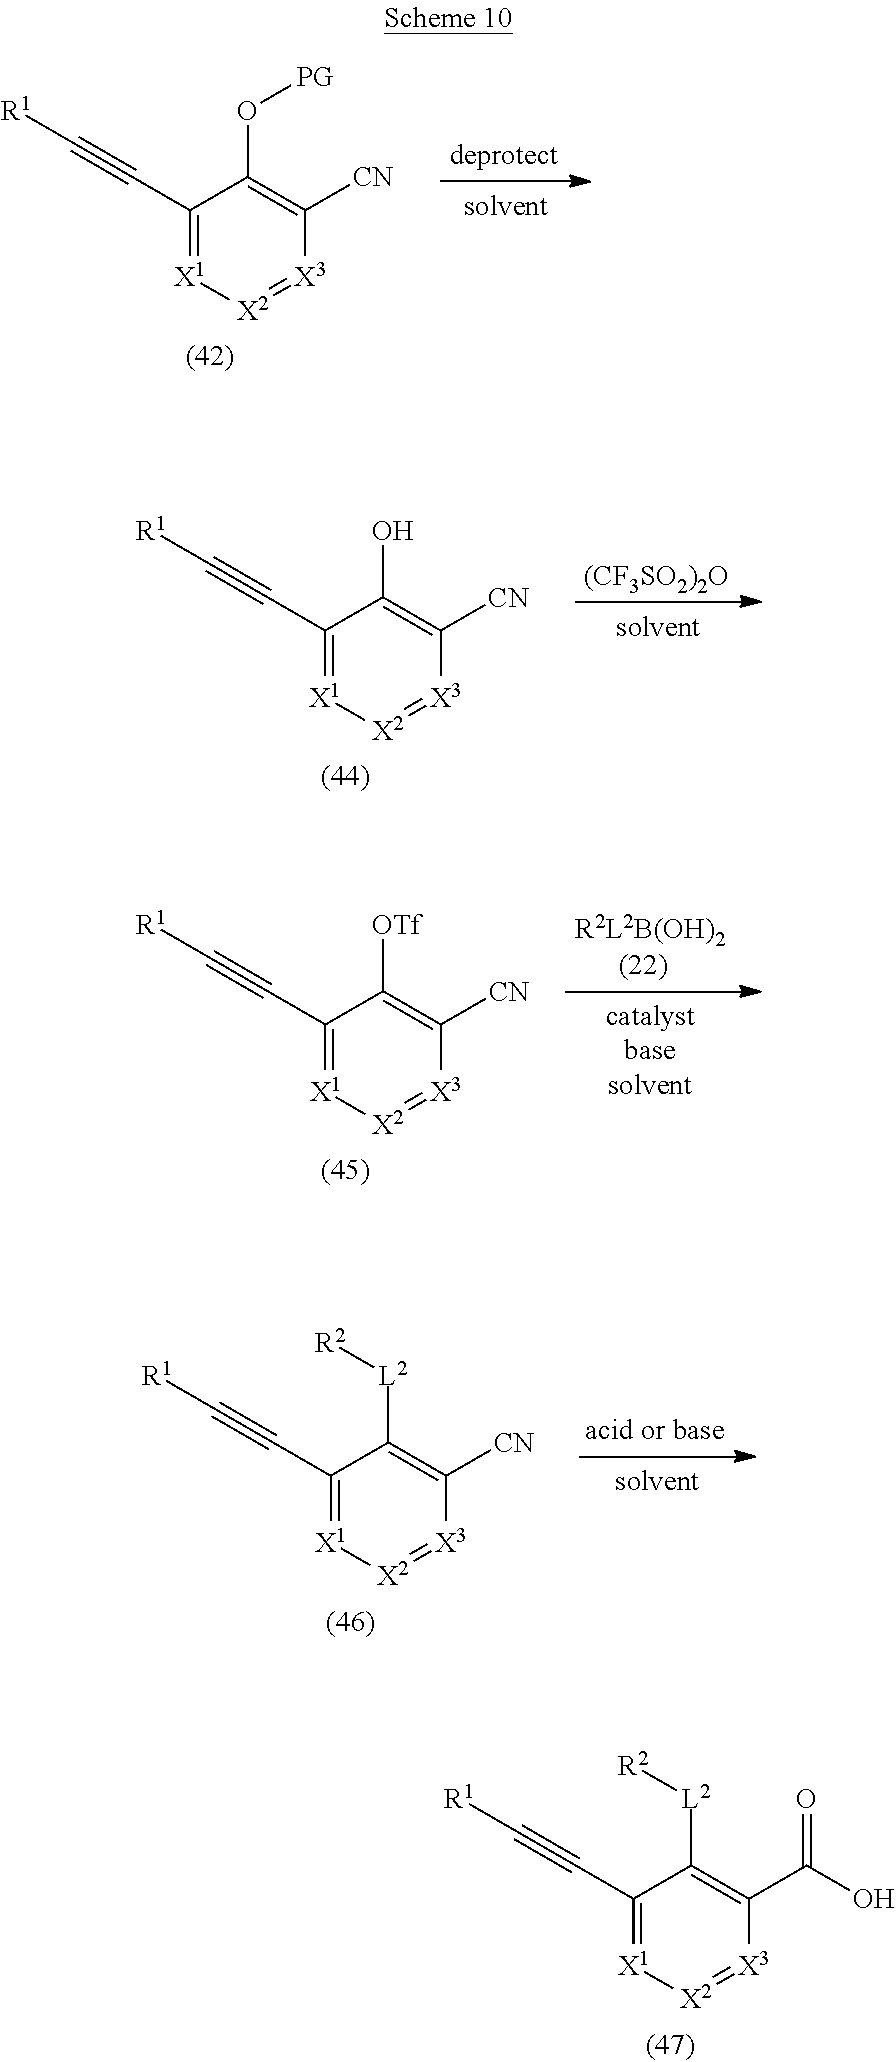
C1(C#C[R1])=[X1][X2]=[X3]C([CN])=C1O[PG].C1(C#C[R1])=[X1][X2]=[X3]C([CN])=C1O.[(CF3SO2)2O].C1(C#C[R1])=[X1][X2]=[X3]C([CN])=C1[OTf].[R2L2B(OH)2].C1(C#C[R1])=[X1][X2]=[X3]C([CN])=C1[L2][R2].C1(C#C[R1])=[X1][X2]=[X3]C(C(=O)O)=C1[L2][R2]
